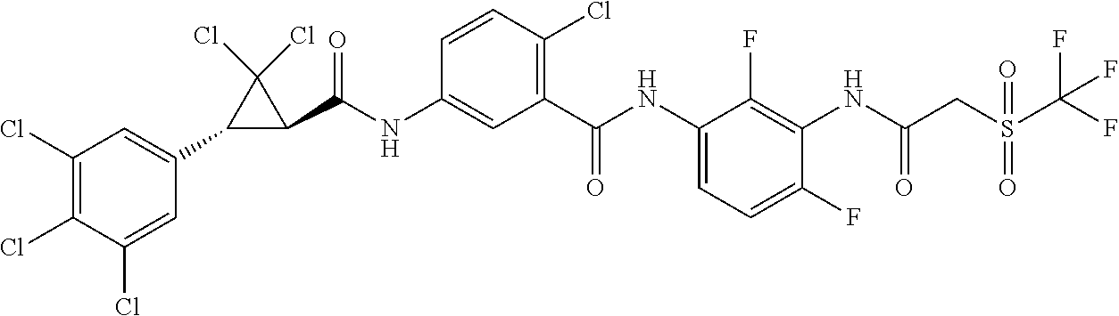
C1(C(NC2=CC(C(NC3=CC=C(F)C(NC(=O)CS(C(F)(F)F)(=O)=O)=C3F)=O)=C(Cl)C=C2)=O)C(Cl)(Cl)C1C1=CC(Cl)=C(Cl)C(Cl)=C1
